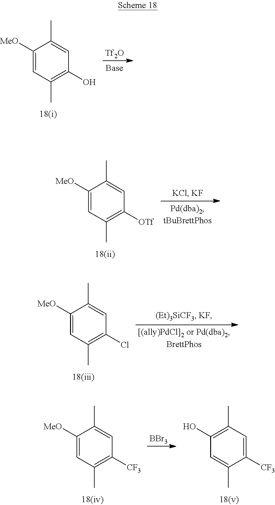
C1([MeO])=CC(C)=C(O)C=C1C.[Tf2O].C1([MeO])=CC(C)=C([OTf])C=C1C.C1([MeO])=CC(C)=C(Cl)C=C1C.C1([MeO])=CC(C)=C([CF3])C=C1C.[BBr3].C1(O)=C(C)C=C([CF3])C(C)=C1
